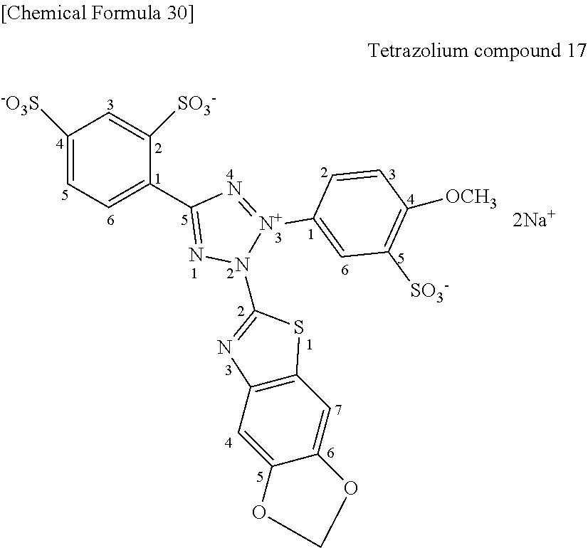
C1=C([SO3-])C(C2=NN(C3=NC4=C(S3)C=C3C(=C4)OCO3)[N+](C3=CC([SO3-])=C([OCH3])C=C3)=N2)=CC=C1[-O3S].[2Na+]
